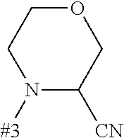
C1([CN])N([#3])CCOC1
